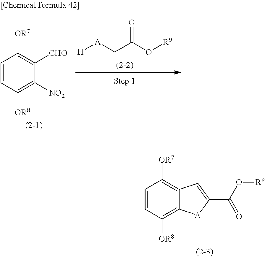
C(C(O[R9])=O)[A][H].C1=CC([OR8])=C([NO2])C([CHO])=C1[OR7].C1=CC([OR8])=C2C(=C1[OR7])C=C(C(O[R9])=O)[A]2
